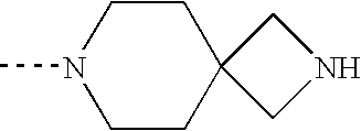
C1CC2(CCN1C)CNC2
